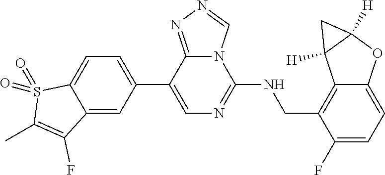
C1(C2=CC=C3C(=C2)C(F)=C(C)S3(=O)=O)=CN=C(NCC2=C3C(=CC=C2F)OC2([H])C3([H])C2)N2C1=NN=C2
